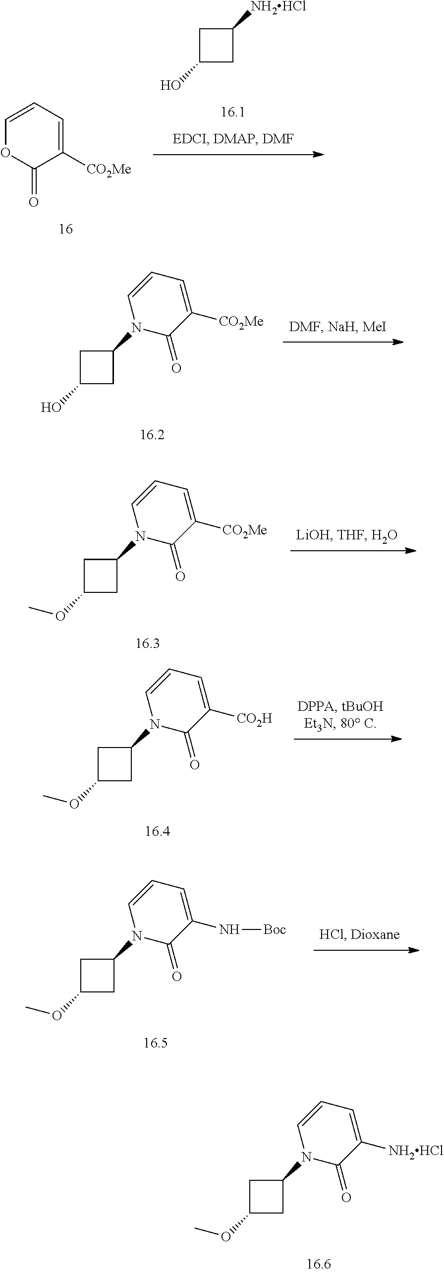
[NH2HCl]C1CC(O)C1.O1C(=O)C([CO2Me])=CC=C1.N1(C2CC(O)C2)C(=O)C([CO2Me])=CC=C1.N1(C2CC(OC)C2)C(=O)C([CO2Me])=CC=C1.N1(C2CC(OC)C2)C(=O)C([CO2H])=CC=C1.N1(C2CC(OC)C2)C(=O)C(N[Boc])=CC=C1.N1(C2CC(OC)C2)C(=O)C([NH2HCl])=CC=C1
